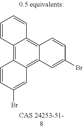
C1=CC2=C3C(=C4C(=C2C=C1)C=CC(Br)=C4)C=C(Br)C=C3
